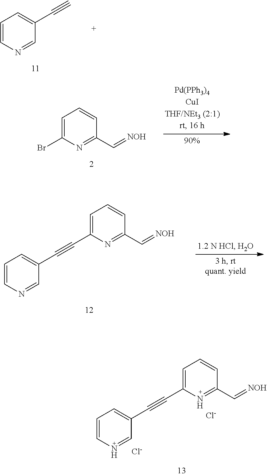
C1=CN=CC(C#C)=C1.C1=C(Br)N=C(C=[NOH])C=C1.C1=CN=CC(C#CC2=CC=CC(C=[NOH])=N2)=C1.C1=CN=CC(C#CC2=CC=CC(C=[NOH])=N2)=C1.[Cl-].[Cl-]
